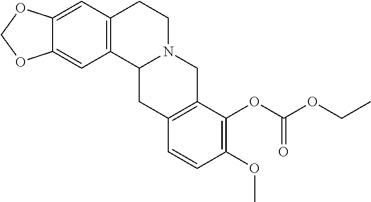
C12=CC3=C(C=C1OCO2)CCN1C3CC2=C(C1)C(OC(OCC)=O)=C(OC)C=C2
